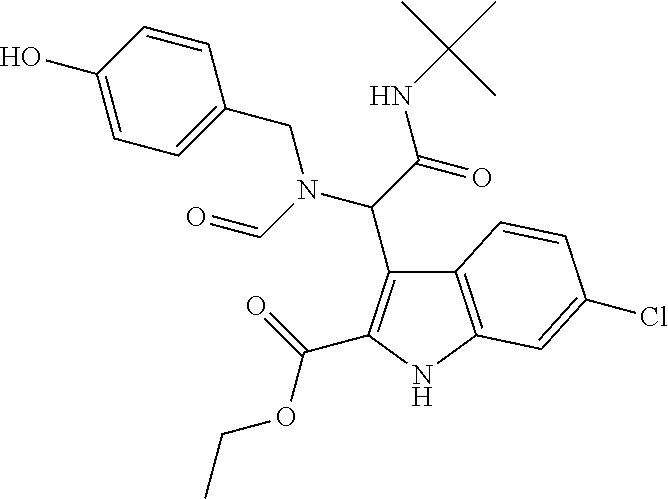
C12=C(NC(C(=O)OCC)=C1C(N(CC1=CC=C(O)C=C1)C=O)C(=O)NC(C)(C)C)C=C(Cl)C=C2
